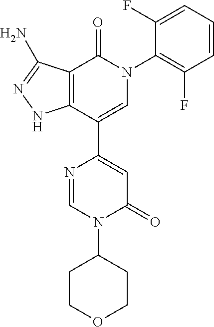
C1(=O)C2=C(C(C3=CC(=O)N(C4CCOCC4)C=N3)=CN1C1=C(F)C=CC=C1F)NN=C2N
